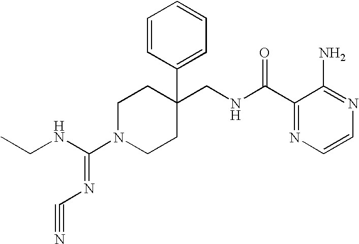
C1(CNC(C2=NC=CN=C2N)=O)(C2=CC=CC=C2)CCN(C(NCC)=NC#N)CC1
